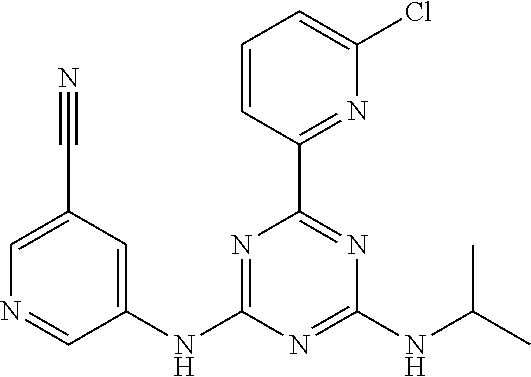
C1=C(C#N)C=C(NC2=NC(C3=NC(Cl)=CC=C3)=NC(NC(C)C)=N2)C=N1
